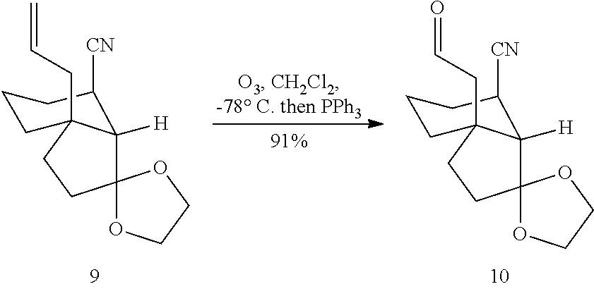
[H]C12C3(OCCO3)CCC1(CC=O)CCCC2[CN].[H]C12C3(OCCO3)CCC1(CC=C)CCCC2[CN]
